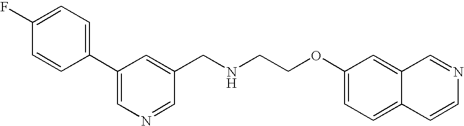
C1=CC(C2=CN=CC(CNCCOC3=CC=C4C(=C3)C=NC=C4)=C2)=CC=C1F
